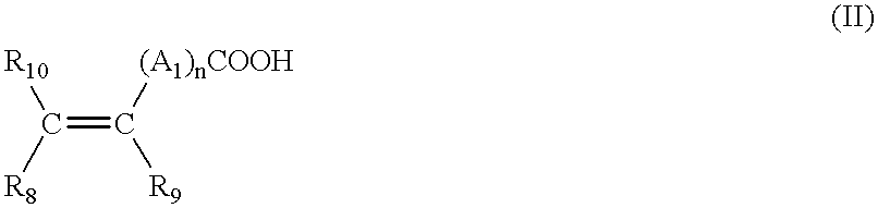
C(=C([R9])[(A1)nCOOH])([R8])[R10]
